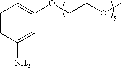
C1=CC(N)=CC(OCCOC)=C1
